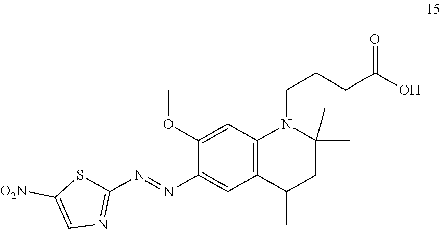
C1(N=NC2=CC3=C(C=C2OC)N(CCCC(O)=O)C(C)(C)CC3C)=NC=C([O2N])S1
